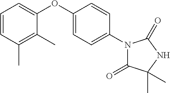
C1=CC(C)=C(C)C(OC2=CC=C(N3C(=O)C(C)(C)NC3=O)C=C2)=C1
